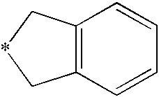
C12=C(C=CC=C1)C*C2
